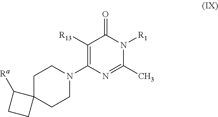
C1([R13])=C(N2CCC3(CC2)C([Ra])CC3)N=C(C)N([R1])C1=O
